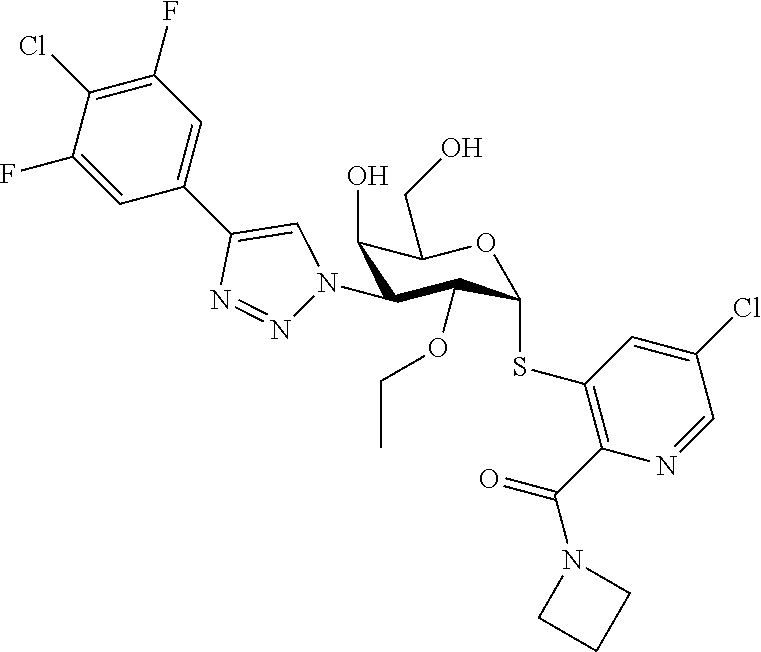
C1(O)C(N2N=NC(C3=CC(F)=C(Cl)C(F)=C3)=C2)C(OCC)C(SC2=C(C(N3CCC3)=O)N=CC(Cl)=C2)OC1CO
